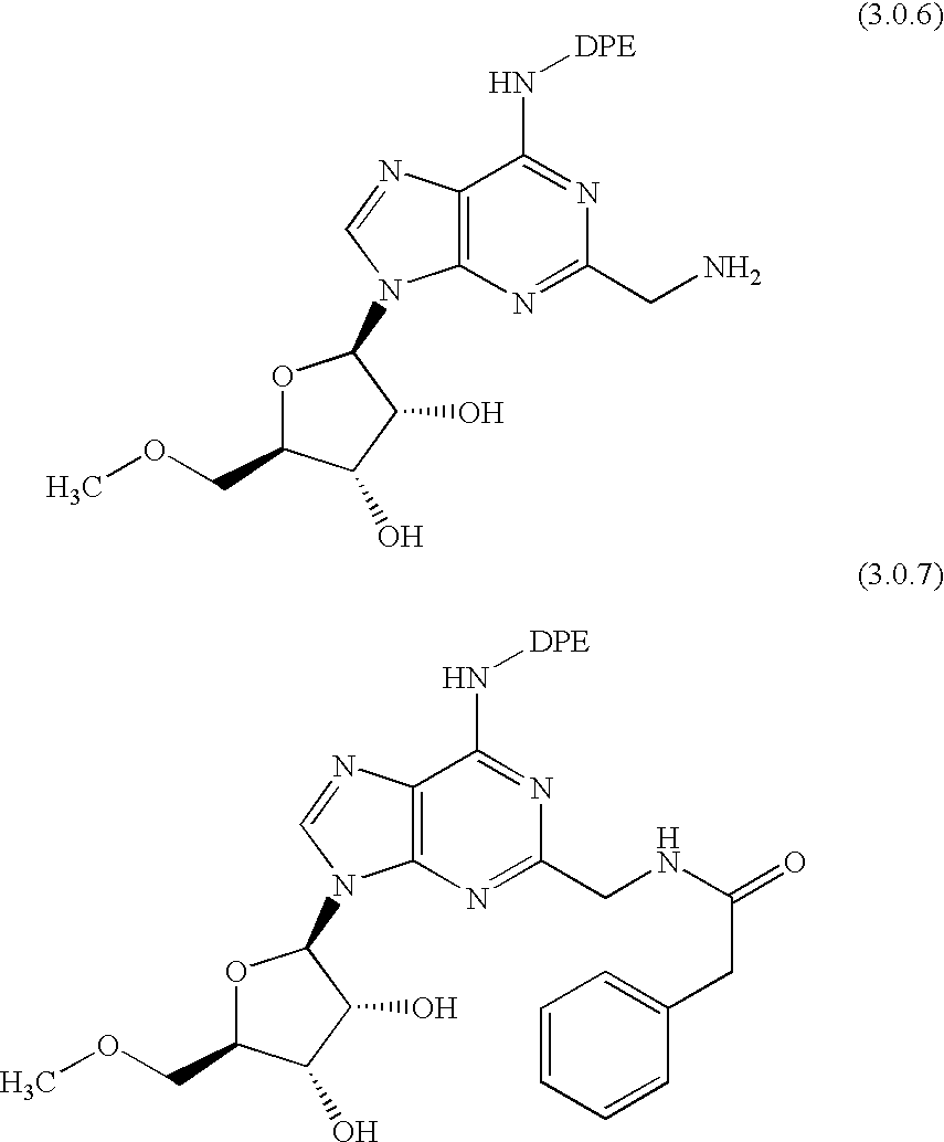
C12=C(N=C(CN)N=C1N[DPE])N(C1OC(COC)C(O)C1O)C=N2.C12=C(N=C(CNC(CC3=CC=CC=C3)=O)N=C1N[DPE])N(C1OC(COC)C(O)C1O)C=N2
